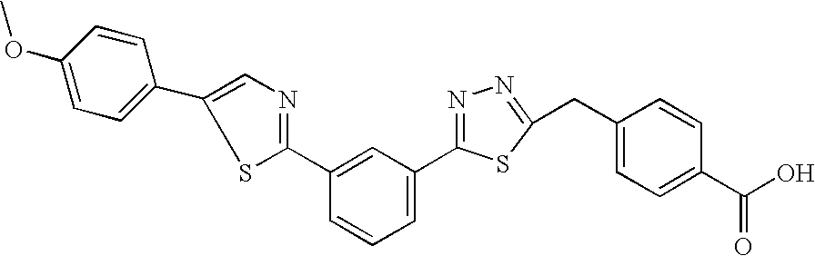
C1(OC)=CC=C(C2=CN=C(C3=CC(C4=NN=C(CC5=CC=C(C(O)=O)C=C5)S4)=CC=C3)S2)C=C1
